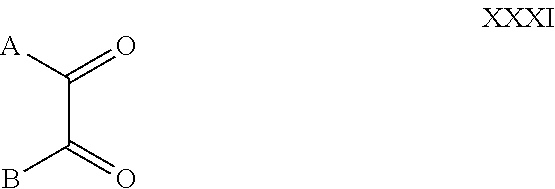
BC(C([A])=O)=O
